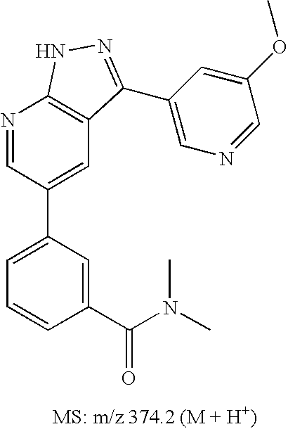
N1=CC(C2=CC=CC(C(N(C)C)=O)=C2)=CC2=C1NN=C2C1=CN=CC(OC)=C1
